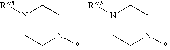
N1([RN5])CCN(*)CC1.N1([RN6])CCN(*)CC1
